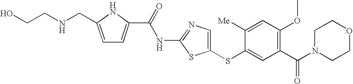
C1(SC2=CC(C(N3CCOCC3)=O)=C(OC)C=C2[Me])=CN=C(NC(C2=CC=C(CNCCO)N2)=O)S1
